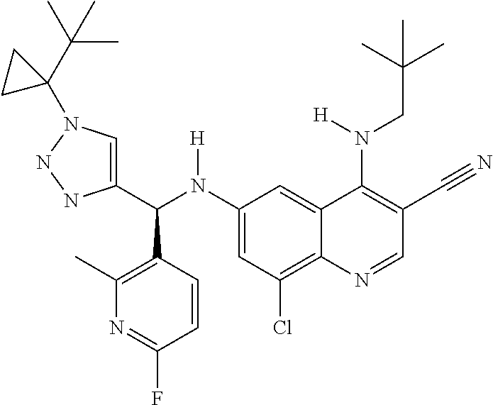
C1(N(C(C2=CN(C3(C(C)(C)C)CC3)NN2)C2=C(C)N=C(F)C=C2)[H])=CC(Cl)=C2C(=C1)C(N(CC(C)(C)C)[H])=C(C#N)C=N2
